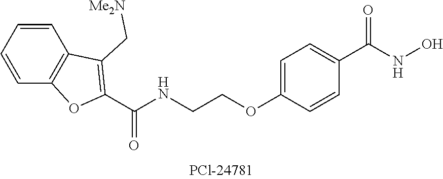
C12=C(C=CC=C1)OC(C(NCCOC1=CC=C(C(NO)=O)C=C1)=O)=C2C[Me2N]
